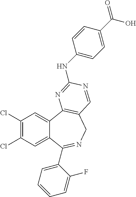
C1(Cl)=C(Cl)C=C2C(=C1)C1=C(CN=C2C2=CC=CC=C2F)C=NC(NC2=CC=C(C(=O)O)C=C2)=N1
